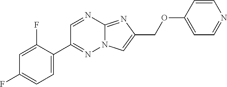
C1(F)=CC(F)=CC=C1C1=NN2C(=NC(COC3=CC=NC=C3)=C2)N=C1
